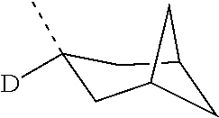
[D]C1(C)CC2CC(C1)C2
